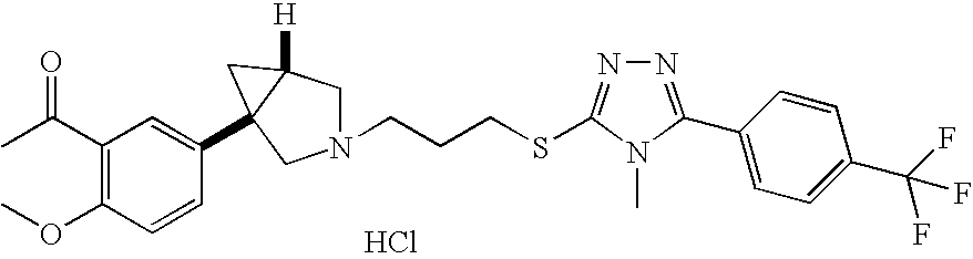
C(N1CC2([H])C(C3=CC(C(C)=O)=C(OC)C=C3)(C1)C2)CCSC1=NN=C(C2=CC=C(C(F)(F)F)C=C2)N1C.Cl
